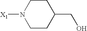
[X1]N1CCC(CO)CC1
